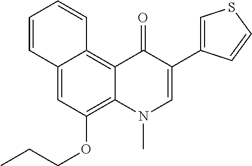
C12=CC(OCCC)=C3C(=C1C=CC=C2)C(=O)C(C1=CSC=C1)=CN3C
